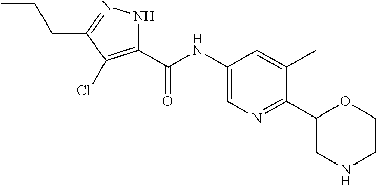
O=C(NC1=CN=C(C2CNCCO2)C(C)=C1)C1=C(Cl)C(CCC)=NN1
